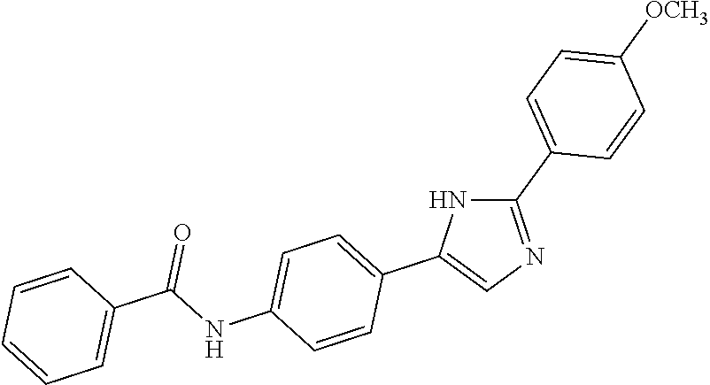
C1(C2=CC=C([OCH3])C=C2)=NC=C(C2=CC=C(NC(C3=CC=CC=C3)=O)C=C2)N1
